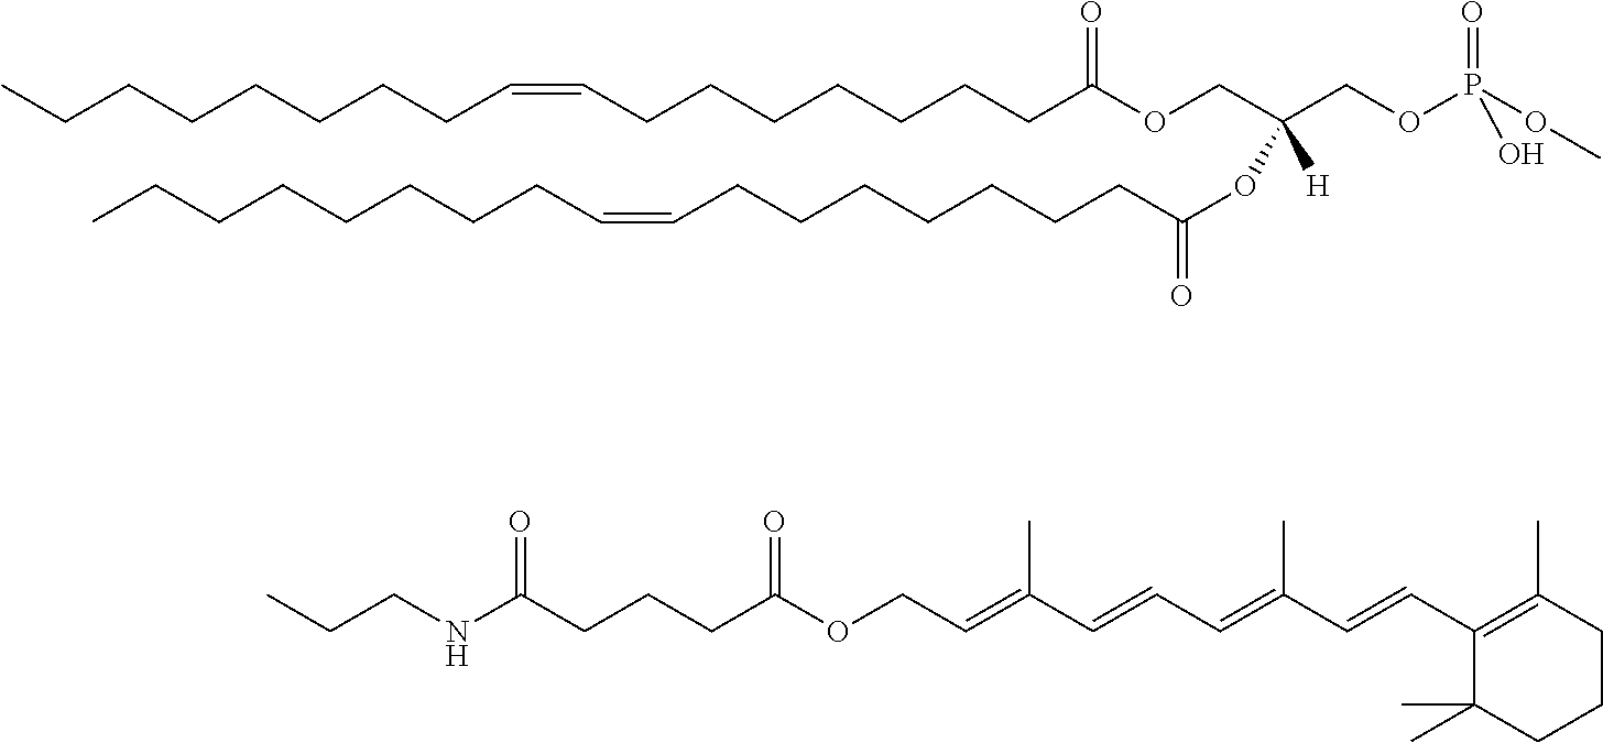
C(CCCCCCCC(OCC(OC(=O)CCCCCCCC=CCCCCCCCC)([H])COP(OC)(=O)O)=O)=CCCCCCCCC.CCCNC(CCCC(OCC=C(C=CC=C(C=CC1=C(C)CCCC1(C)C)C)C)=O)=O
